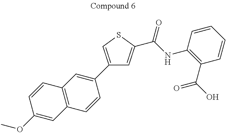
C1(C2=CC3=C(C=C2)C=C(OC)C=C3)=CSC(C(NC2=C(C(=O)O)C=CC=C2)=O)=C1
